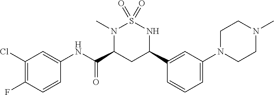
C1(Cl)=C(F)C=CC(NC(C2CC(C3=CC(N4CCN(C)CC4)=CC=C3)NS(=O)(=O)N2C)=O)=C1
